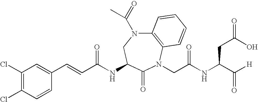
C12=C(N(CC(NC(C([H])=O)CC(=O)O)=O)C(=O)C(NC(C=CC3=CC(Cl)=C(Cl)C=C3)=O)CN1C(=O)C)C=CC=C2
